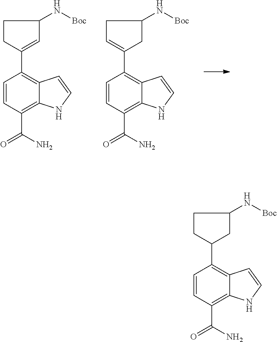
C1CC(C2=C3C(=C(C(=O)N)C=C2)NC=C3)=CC1N[Boc].C1C=C(C2=C3C(=C(C(=O)N)C=C2)NC=C3)CC1N[Boc].C1CC(C2=C3C(=C(C(=O)N)C=C2)NC=C3)CC1N[Boc]
